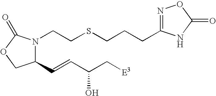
C1(C=CC(C[E3])O)N(CCSCCCC2=NOC(=O)N2)C(=O)OC1
